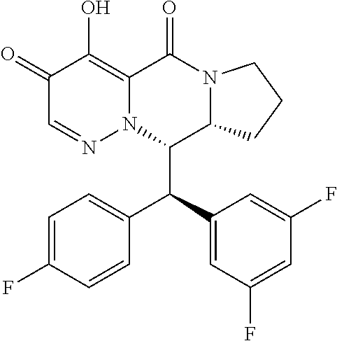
C1=C(F)C=CC(C(C2=CC(F)=CC(F)=C2)C2C3N(C(=O)C4=C(O)C(=O)C=NN24)CCC3)=C1
